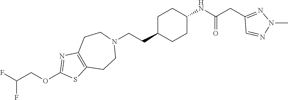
C1C(CCN2CCC3=C(CC2)SC(OCC(F)F)=N3)CCC(NC(CC2=NN(C)N=C2)=O)C1
